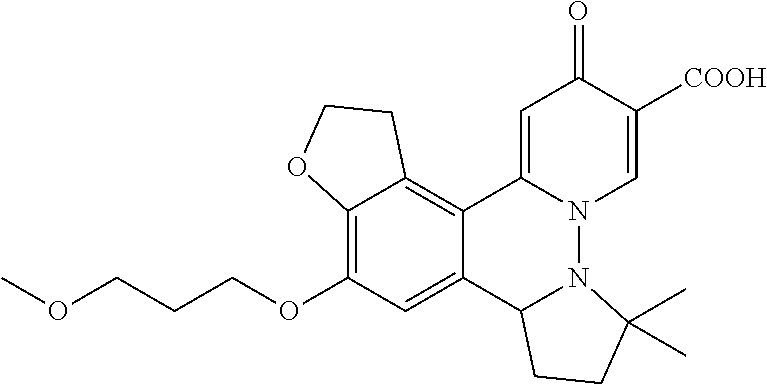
O(C1=C2C(=C3C(=C1)C1N(N4C3=CC(=O)C([COOH])=C4)C(C)(C)CC1)CCO2)CCCOC
